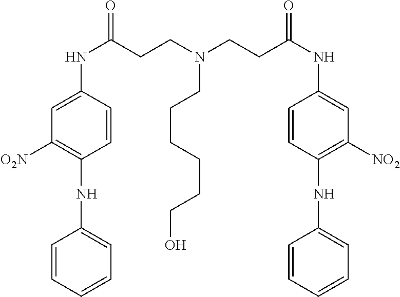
C1=CC=CC=C1NC1=C([O2N])C=C(NC(=O)CCN(CCC(NC2=CC([NO2])=C(NC3=CC=CC=C3)C=C2)=O)CCCCCCO)C=C1
